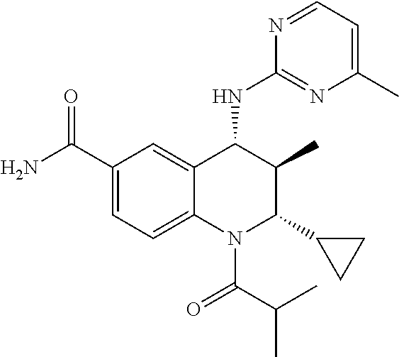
C1(C(=O)N)=CC=C2C(=C1)C(NC1=NC(C)=CC=N1)C(C)C(C1CC1)N2C(C(C)C)=O
